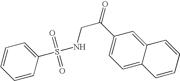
S(NCC(=O)C1=CC=C2C(=C1)C=CC=C2)(=O)(=O)C1=CC=CC=C1
